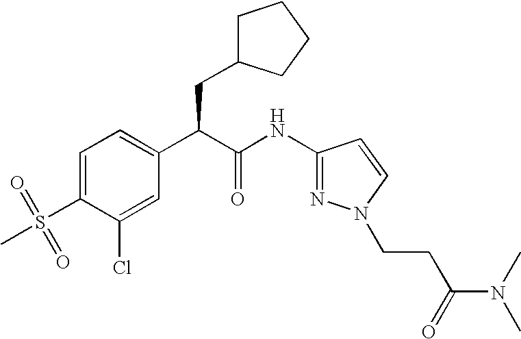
C1=C(S(=O)(C)=O)C(Cl)=CC(C(C(NC2=NN(CCC(N(C)C)=O)C=C2)=O)CC2CCCC2)=C1
